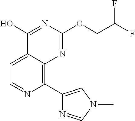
C1(C2=CN(C)C=N2)=C2C(=CC=N1)C(O)=NC(OCC(F)F)=N2
